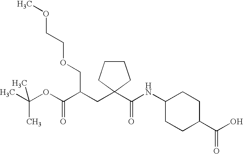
COCCOCC(CC1(C(NC2CCC(C(O)=O)CC2)=O)CCCC1)C(OC(C)(C)C)=O
